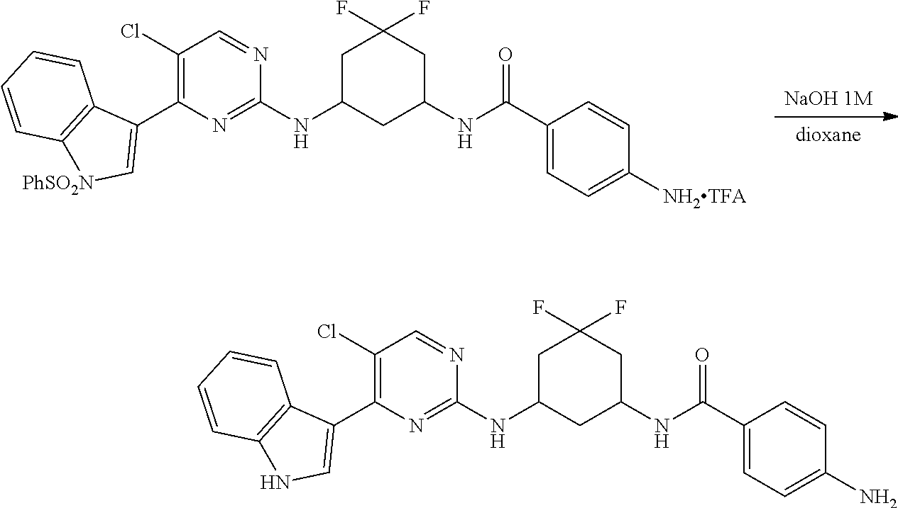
[NaOH 1M].[dioxane].C1C(NC2=NC(C3=C[PhSO2N]C4=C3C=CC=C4)=C(Cl)C=N2)CC(NC(C2=CC=C([NH2TFA])C=C2)=O)CC1(F)F.C1C(NC2=NC(C3=CNC4=C3C=CC=C4)=C(Cl)C=N2)CC(NC(C2=CC=C(N)C=C2)=O)CC1(F)F
